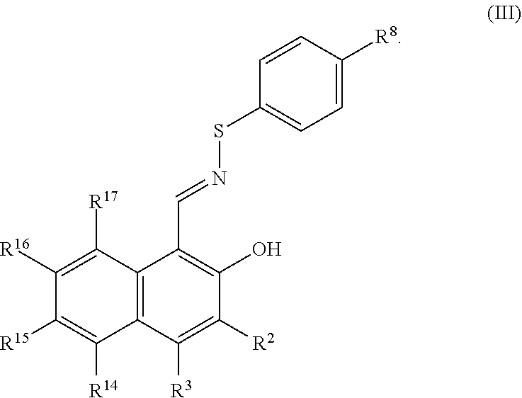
C1([R16])=C([R17])C2=C(C([R14])=C1[R15])C([R3])=C([R2])C(O)=C2C=NSC1=CC=C([R8])C=C1
